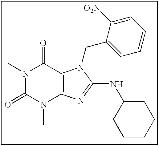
CN1C(=O)N(C)C2=C(C1=O)N(CC1=CC=CC=C1[O2N])C(NC1CCCCC1)=N2
